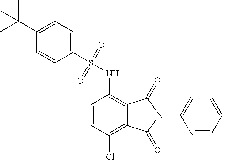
C1=CC(Cl)=C2C(=C1NS(C1=CC=C(C(C)(C)C)C=C1)(=O)=O)C(=O)N(C1=CC=C(F)C=N1)C2=O
